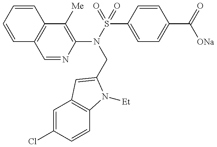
C1(N(S(=O)(C2=CC=C(C(=O)[ONa])C=C2)=O)CC2=CC3=C(C=CC(Cl)=C3)N2[Et])=C([Me])C2=C(C=N1)C=CC=C2
